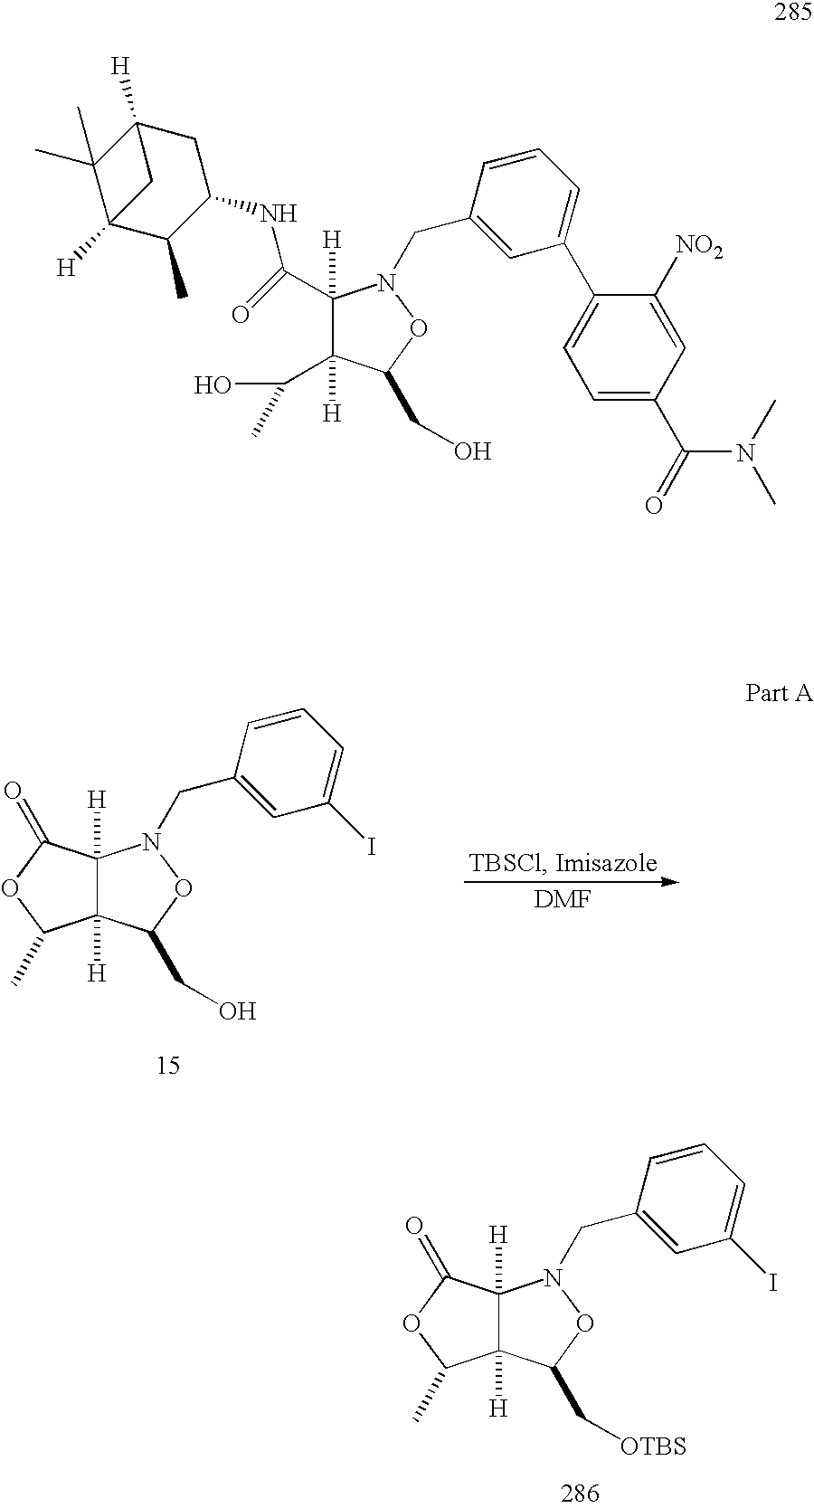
C12([H])C([H])(C(CO)ON1CC1=CC(I)=CC=C1)C(C)OC2=O.C12([H])C([H])(C(C[OTBS])ON1CC1=CC(I)=CC=C1)C(C)OC2=O.O=C(C1([H])C([H])(C(O)C)C(CO)ON1CC1=CC(C2=CC=C(C(=O)N(C)C)C=C2[NO2])=CC=C1)NC1CC2([H])C(C)(C)C([H])(C1C)C2
